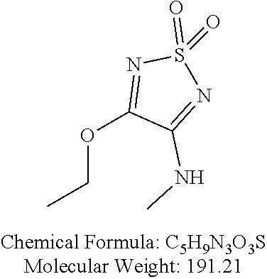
CCOC1=NS(=O)(=O)N=C1NC
